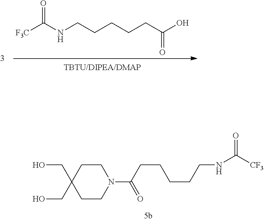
[F3C]C(NCCCCCC(O)=O)=O.C1CC(CO)(CO)CCN1C(CCCCCNC([CF3])=O)=O
